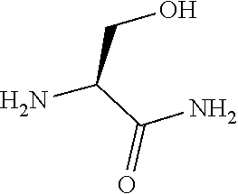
NC(C(N)=O)CO
